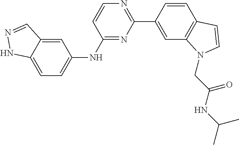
C1=CC(C2=NC=CC(NC3=CC=C4C(=C3)C=NN4)=N2)=CC2=C1C=CN2CC(NC(C)C)=O
